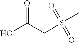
S(CC(=O)O)(C)(=O)=O
